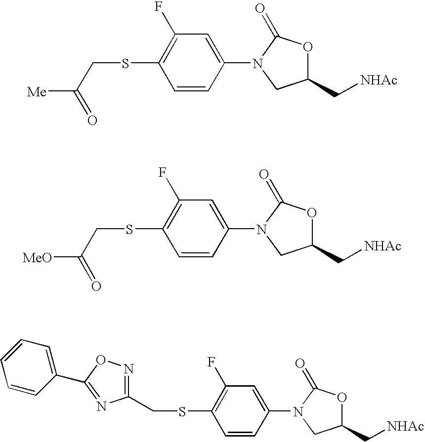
S(C1=C(F)C=C(N2CC(C[NHAc])OC2=O)C=C1)CC([Me])=O.S(C1=C(F)C=C(N2CC(C[NHAc])OC2=O)C=C1)CC([MeO])=O.S(C1=C(F)C=C(N2CC(C[NHAc])OC2=O)C=C1)CC1=NOC(C2=CC=CC=C2)=N1
